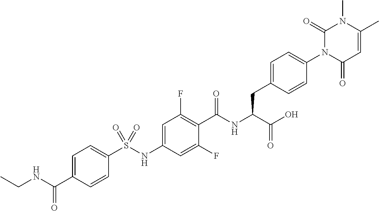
C1(C)=CC(=O)N(C2=CC=C(CC(C(=O)O)NC(=O)C3=C(F)C=C(NS(C4=CC=C(C(NCC)=O)C=C4)(=O)=O)C=C3F)C=C2)C(=O)N1C
